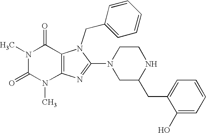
N1(C)C(=O)N(C)C2=C(C1=O)N(CC1=CC=CC=C1)C(N1CC(CC3=CC=CC=C3O)NCC1)=N2
